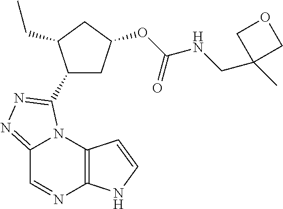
C12=NN=C(C3CC(OC(NCC4(C)COC4)=O)CC3CC)N1C1=C(N=C2)NC=C1
